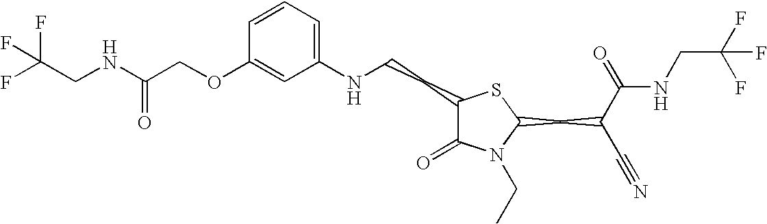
C1=CC=C(NCCC2C(=O)N(CC)C(CC(C#N)C(=O)NCC(F)(F)F)S2)C=C1OCC(NCC(F)(F)F)=O
